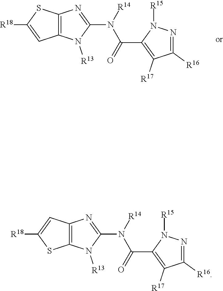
C12=C(N=C(N([R14])C(=O)C3=C([R17])C([R16])=NN3[R15])N1[R13])SC([R18])=C2.C12=C(N=C(N([R14])C(=O)C3=C([R17])C([R16])=NN3[R15])N1[R13])C=C([R18])S2
